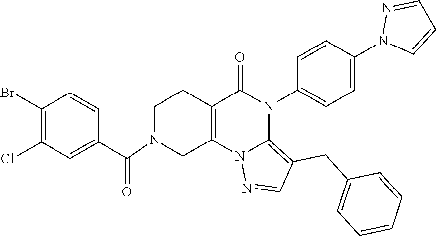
C1(Br)=C(Cl)C=C(C(=O)N2CC3=C(CC2)C(=O)N(C2=CC=C(N4C=CC=N4)C=C2)C2=C(CC4=CC=CC=C4)C=NN32)C=C1
